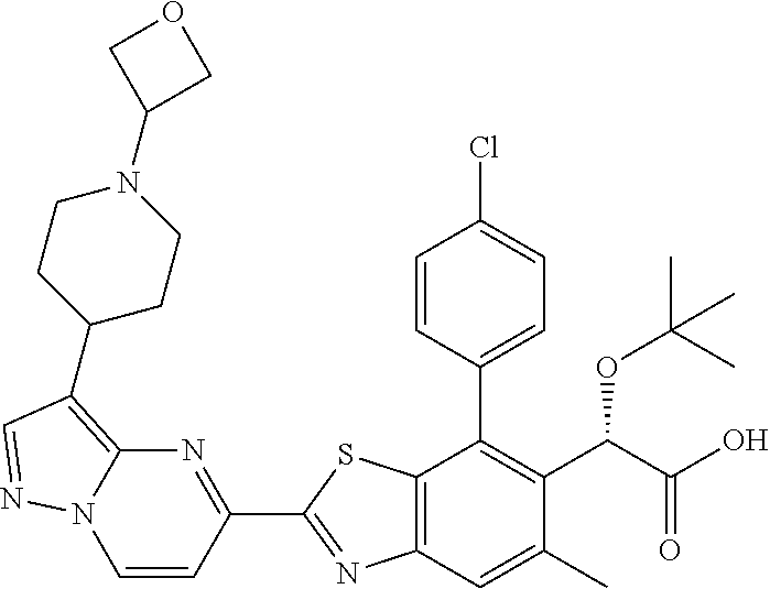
C1=CC(C2=NC3=C(S2)C(C2=CC=C(Cl)C=C2)=C(C(C(O)=O)OC(C)(C)C)C(C)=C3)=NC2=C(C3CCN(C4COC4)CC3)C=NN12
